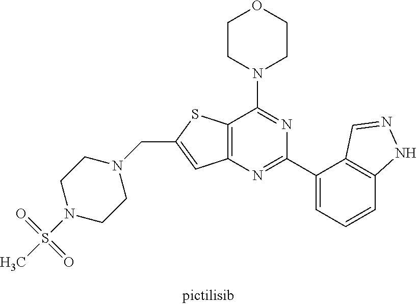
C1CN(C2=NC(C3=CC=CC4=C3C=NN4)=NC3=C2SC(CN2CCN(S(C)(=O)=O)CC2)=C3)CCO1
